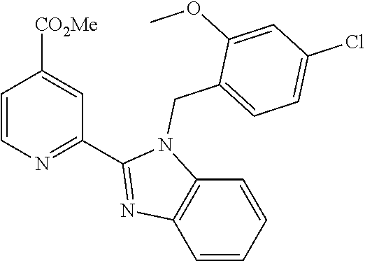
C1=CN=C(C2=NC3=C(N2CC2=CC=C(Cl)C=C2OC)C=CC=C3)C=C1[CO2Me]
